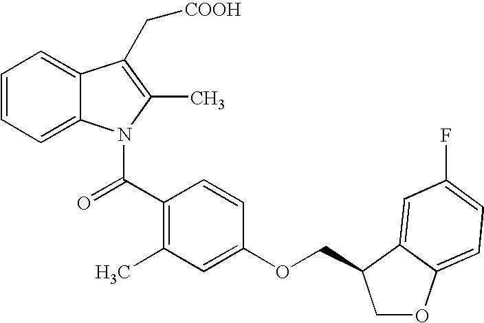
C1=CC=C2C(=C1)C(C[COOH])=C(C)N2C(C1=C(C)C=C(OCC2COC3=CC=C(F)C=C32)C=C1)=O
